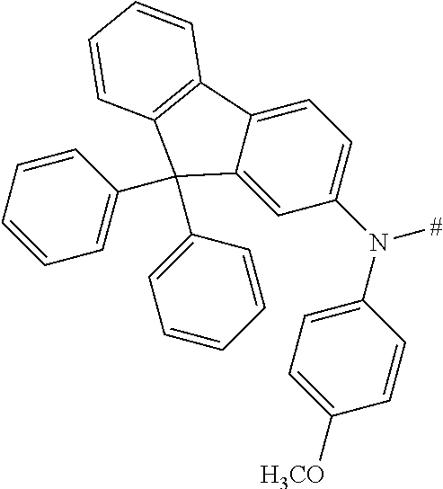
N(C1=CC=C([H3CO])C=C1)(C1=CC=C2C(=C1)C(C1=CC=CC=C1)(C1=CC=CC=C1)C1=C2C=CC=C1)[#]
